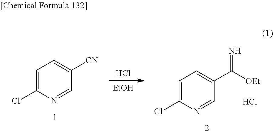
Cl.[EtOH].C1=C(Cl)N=CC([CN])=C1.C1=C(Cl)N=CC(C([OEt])=N)=C1.Cl
